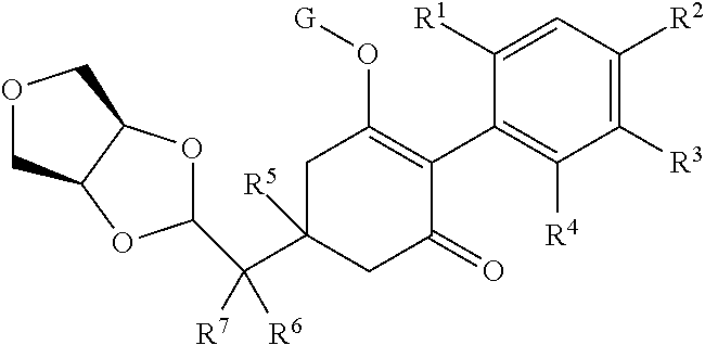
C1C(C(C2OC3C(O2)COC3)([R6])[R7])([R5])CC(=O)C(C2=C([R4])C([R3])=C([R2])C=C2[R1])=C1O[G]
